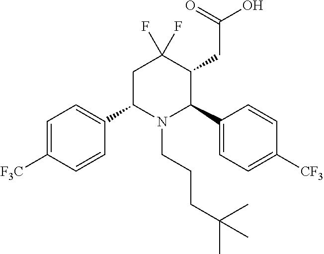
C1=C([F3C])C=CC(C2N(CCCC(C)(C)C)C(C3=CC=C([CF3])C=C3)C(CC(O)=O)C(F)(F)C2)=C1
